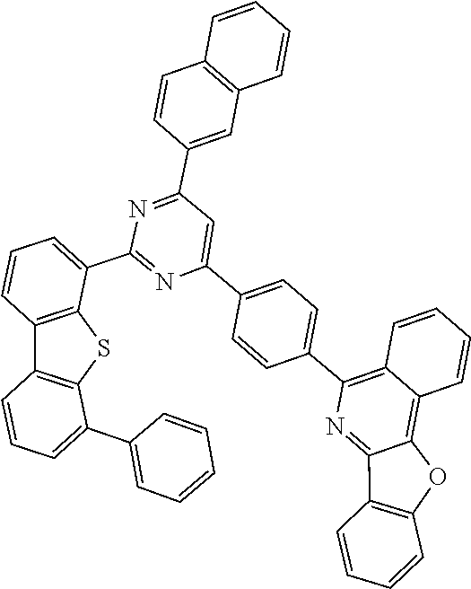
C1=CC=CC=C1C1=CC=CC2=C1SC1=C2C=CC=C1C1=NC(C2=CC=C(C3=C4C=CC=CC4=C4C(=N3)C3=C(O4)C=CC=C3)C=C2)=CC(C2=CC3=C(C=CC=C3)C=C2)=N1
